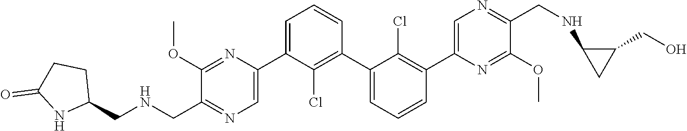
C1(C2=CN=C(CNCC3CCC(=O)N3)C(OC)=N2)=CC=CC(C2=CC=CC(C3=CN=C(CNC4C(CO)C4)C(OC)=N3)=C2Cl)=C1Cl
